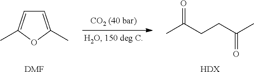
CC(CCC(C)=O)=O.[HDX].C1=C(C)OC(C)=C1.[DMF]
